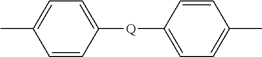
C1=CC([Q]C2=CC=C(C)C=C2)=CC=C1C
